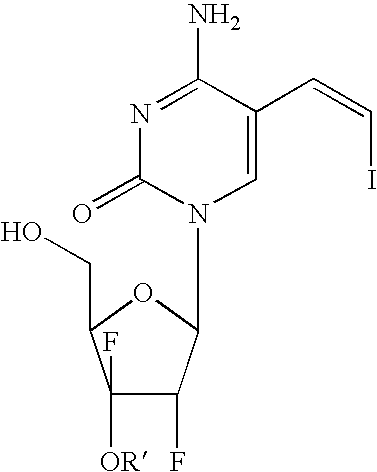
N1=C(N)C(C=CI)=CN(C2C(F)C(F)([OR])C(CO)O2)C1=O
